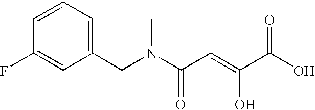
C1=CC=C(CN(C(C=C(C(O)=O)O)=O)C)C=C1F
